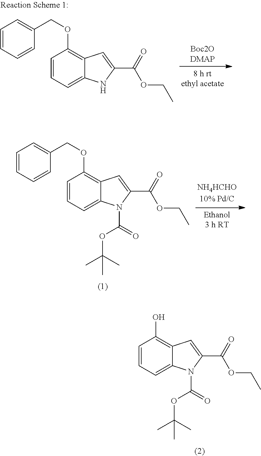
OC1=C2C(=CC=C1)N(C(OC(C)(C)C)=O)C(C(=O)OCC)=C2.C1=CC=CC(COC2=C3C(=CC=C2)NC(C(=O)OCC)=C3)=C1.C1=CC=CC(COC2=C3C(=CC=C2)N(C(OC(C)(C)C)=O)C(C(=O)OCC)=C3)=C1
